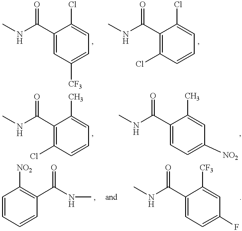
C1(C(NC)=O)=CC([CF3])=CC=C1Cl.C1(C(NC)=O)=C(Cl)C=CC=C1Cl.C1(C(NC)=O)=CC=C([NO2])C=C1C.C1(C(NC)=O)=C(Cl)C=CC=C1C.C1=CC=CC(C(NC)=O)=C1[NO2].C1(C(NC)=O)=CC=C(F)C=C1[CF3]
